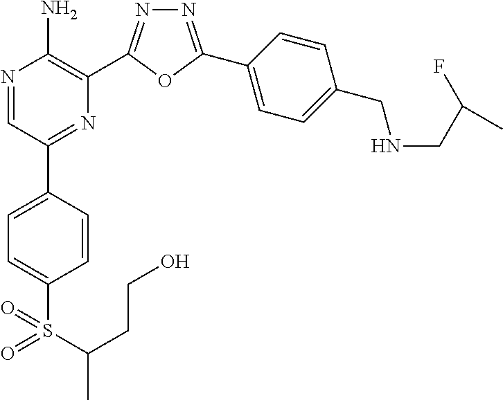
N1=C(C2=CC=C(CNCC(F)C)C=C2)OC(C2=C(N)N=CC(C3=CC=C(S(C(CCO)C)(=O)=O)C=C3)=N2)=N1
